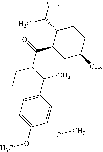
N1(C(C2CC(C)CCC2C(C)C)=O)CCC2=C(C1C)C=C(OC)C(OC)=C2
